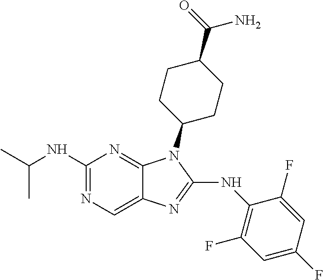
N1=C(NC(C)C)N=C2C(=C1)N=C(NC1=C(F)C=C(F)C=C1F)N2C1CCC(C(=O)N)CC1
